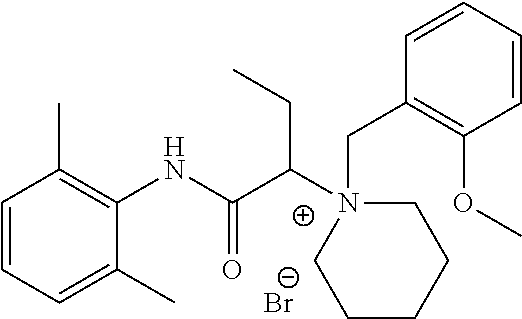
C1=CC=C(C)C(NC(C(N2(CC3=C(OC)C=CC=C3)CCCCC2)CC)=O)=C1C.[Br-]
